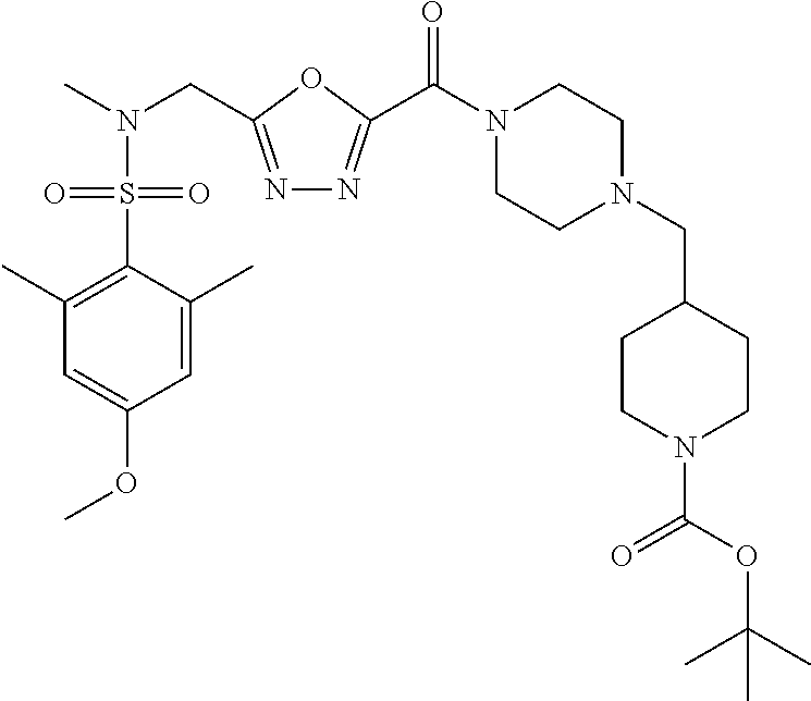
N1=C(CN(C)S(C2=C(C)C=C(OC)C=C2C)(=O)=O)OC(C(N2CCN(CC3CCN(C(OC(C)(C)C)=O)CC3)CC2)=O)=N1
